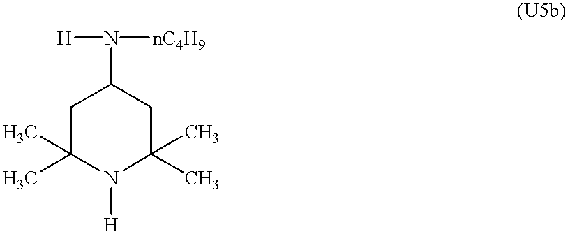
C1C(C)(C)N([H])C(C)(C)CC1N([H])[nC4H9]
